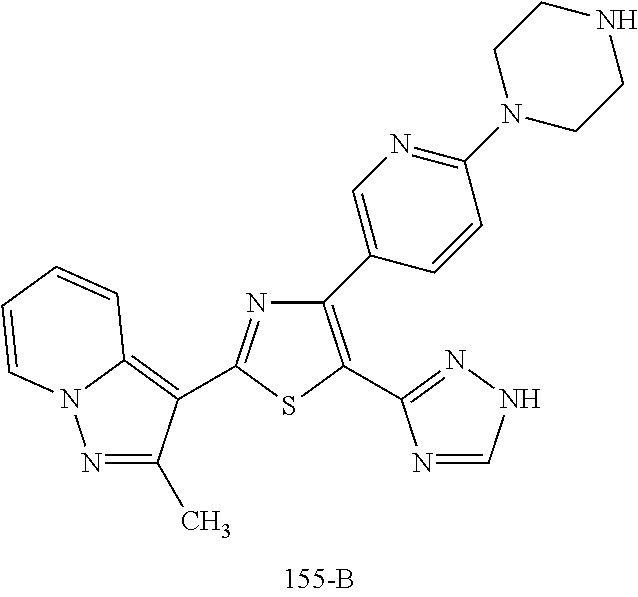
C1(C2=CN=C(N3CCNCC3)C=C2)=C(C2=NNC=N2)SC(C2=C3N(N=C2C)C=CC=C3)=N1
